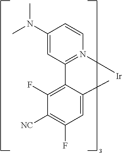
C1=CC(N(C)C)=CC(C2=C(F)C([NC])=C(F)C=C2C)=N1[Ir]
